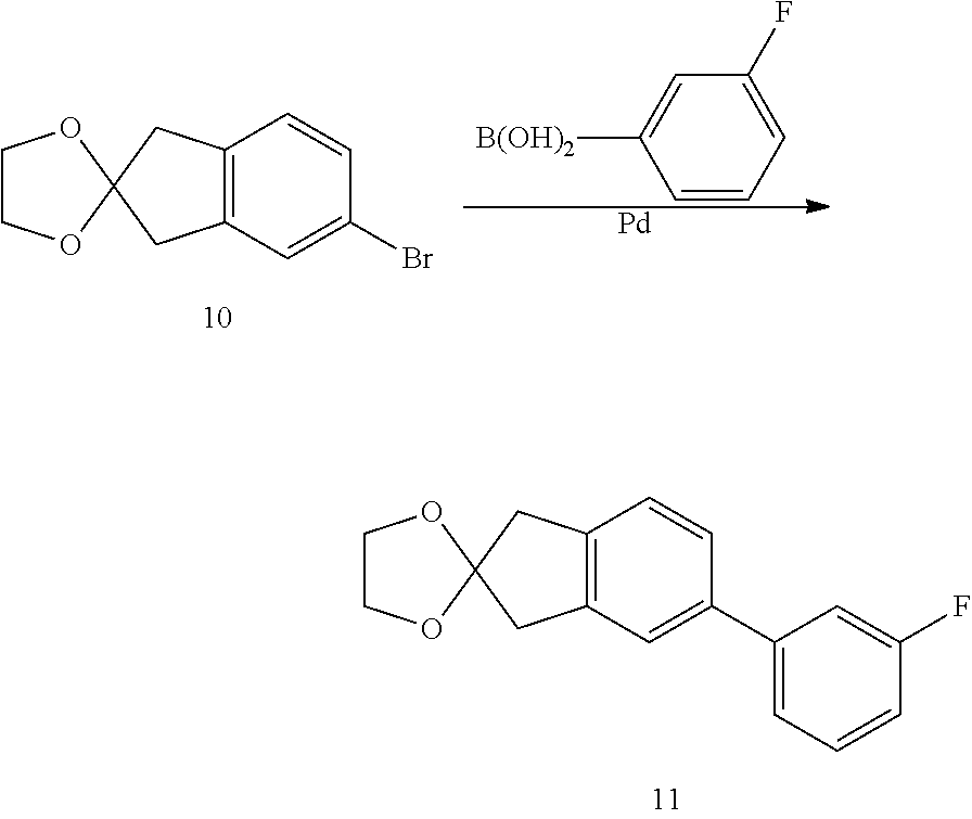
C12=C(C=C(C3=CC=CC(F)=C3)C=C1)CC1(C2)OCCO1.C12=C(C=C(Br)C=C1)CC1(C2)OCCO1.C1=CC=C(F)C=C1[B(OH)2].[Pd]
